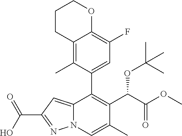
C12=CC(C(O)=O)=NN1C=C(C)C(C(C(OC)=O)OC(C)(C)C)=C2C1=CC(F)=C2C(=C1C)CCCO2
